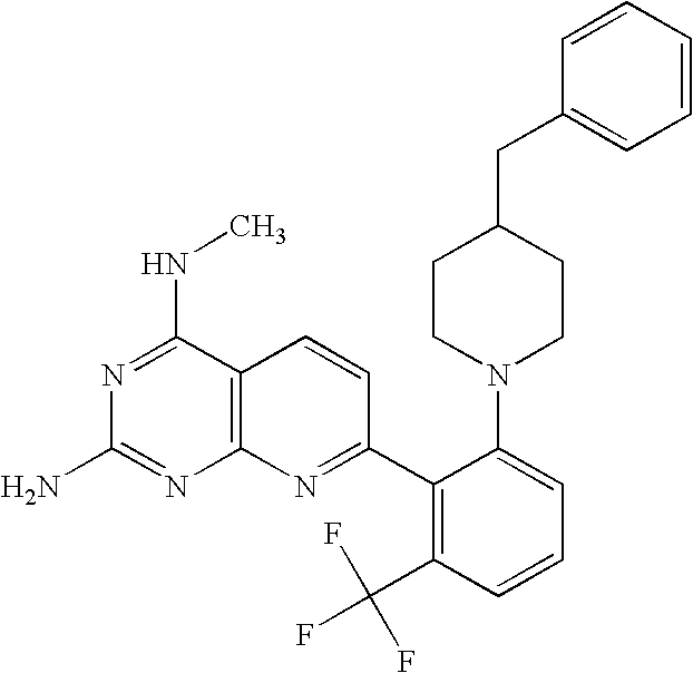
C12=C(C(NC)=NC(N)=N1)C=CC(C1=C(C(F)(F)F)C=CC=C1N1CCC(CC3=CC=CC=C3)CC1)=N2
